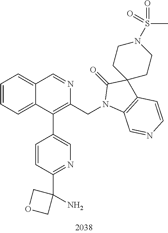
C1=CC=C2C(=C1)C=NC(CN1C3=C(C=CN=C3)C3(C1=O)CCN(S(=O)(C)=O)CC3)=C2C1=CN=C(C2(N)COC2)C=C1
